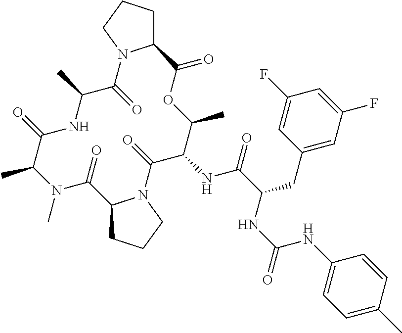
C12CCCN1C(=O)C(C)NC(=O)C(C)N(C)C(=O)C1CCCN1C(=O)C(NC(=O)C(CC1=CC(F)=CC(F)=C1)NC(=O)NC1=CC=C(C)C=C1)C(C)OC2=O
